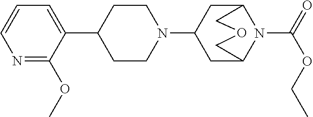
C1(C2CCN(C3CC4N(C(=O)OCC)C(C3)COC4)CC2)=CC=CN=C1OC
